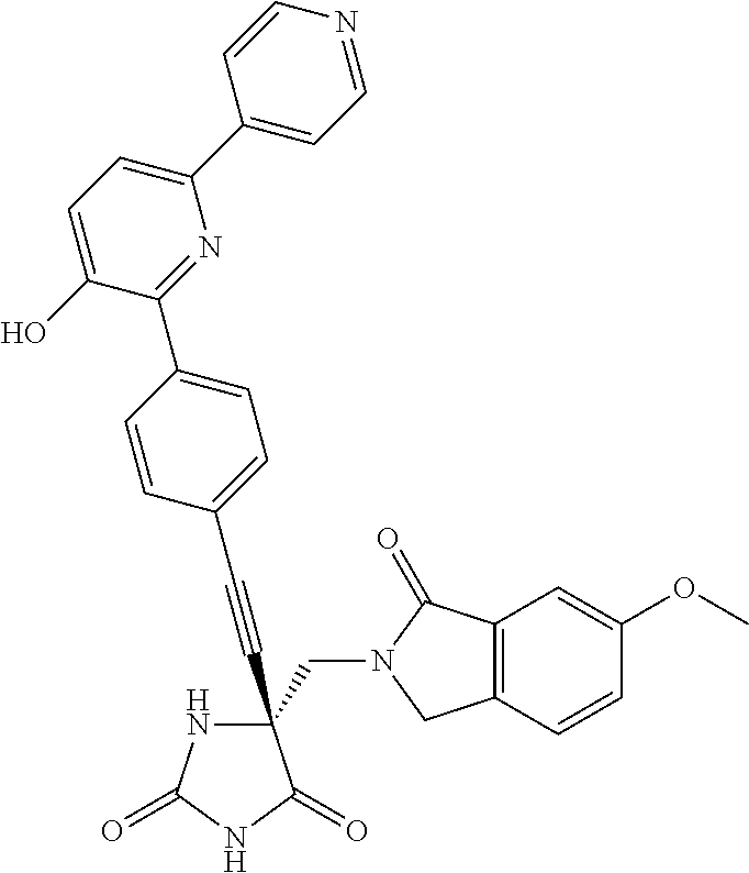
C(#CC1(CN2C(=O)C3=C(C2)C=CC(OC)=C3)NC(=O)NC1=O)C1=CC=C(C2=NC(C3=CC=NC=C3)=CC=C2O)C=C1
